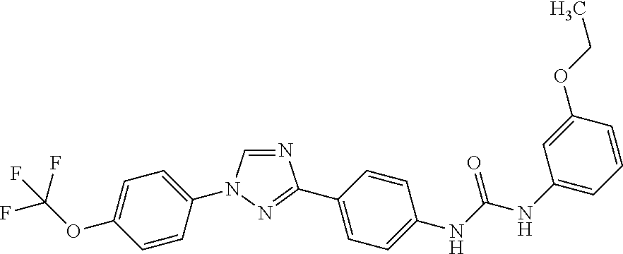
N1=CN(C2=CC=C(OC(F)(F)F)C=C2)N=C1C1=CC=C(NC(NC2=CC=CC(OCC)=C2)=O)C=C1
